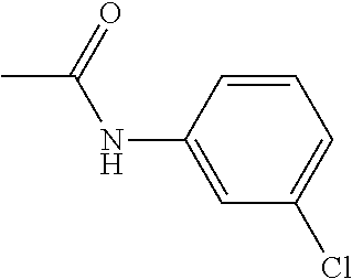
C1(NC(=O)C)=CC(Cl)=CC=C1
